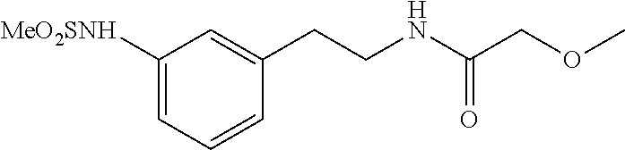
C1(CCNC(COC)=O)=CC([MeO2SNH])=CC=C1
